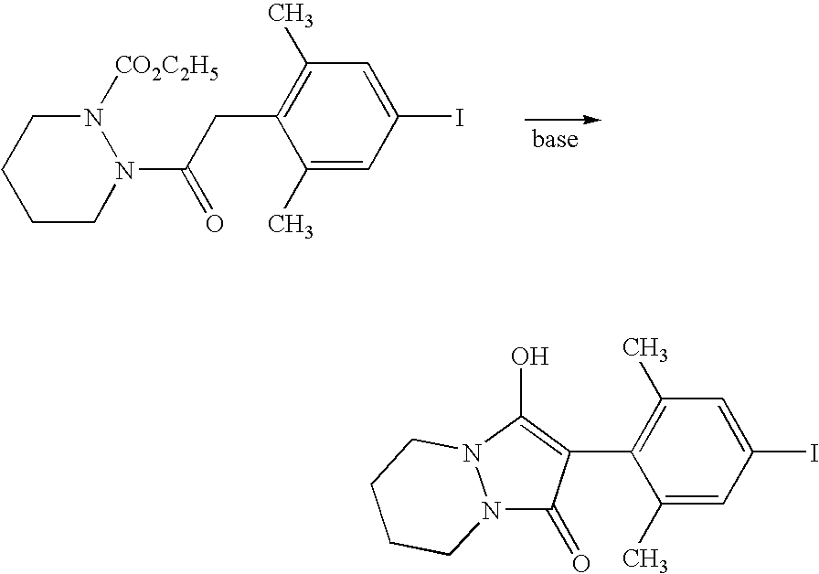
N1([CO2C2H5])CCCCN1C(CC1=C(C)C=C(I)C=C1C)=O.N12C(=O)C(C3=C(C)C=C(I)C=C3C)=C(O)N1CCCC2
